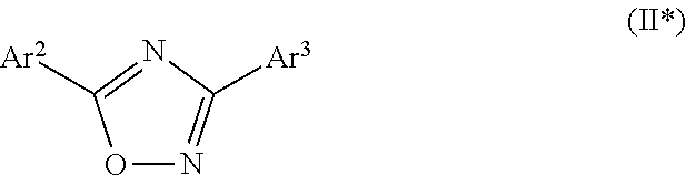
O1N=C([Ar3])N=C1[Ar2]
